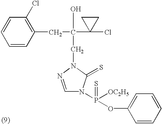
C1=CC=CC(CC(C2(Cl)CC2)(O)CN2C(=S)N(P(OC3=CC=CC=C3)([OC2H5])=S)C=N2)=C1Cl
